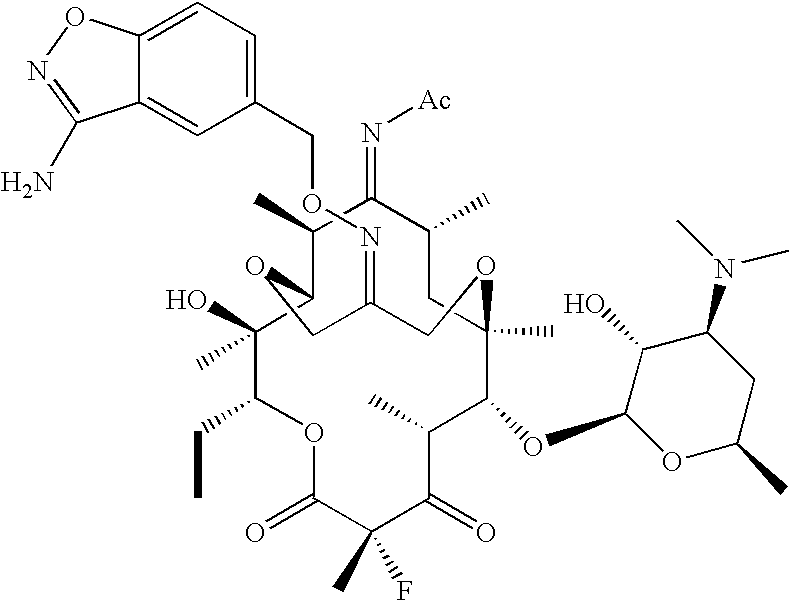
C1(O)(C)C(CC)OC(=O)C(C)(F)C(=O)C(C)C(OC2OC(C)CC(N(C)C)C2O)C2(C)CC(C)C(=N[Ac])C(C)C1OCC(=NOCC1=CC=C3C(=C1)C(N)=NO3)CO2
